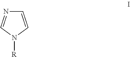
C1=CN([R])C=N1
